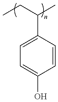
C1=C(C(C)CC)C=CC(O)=C1
